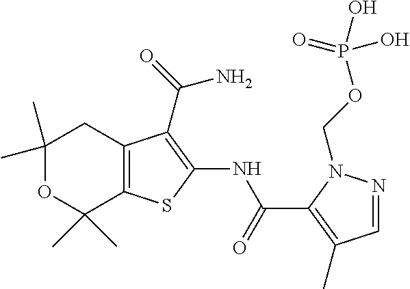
C1(C)(C)OC(C)(C)C2=C(C1)C(C(N)=O)=C(NC(=O)C1=C(C)C=NN1COP(=O)(O)O)S2
